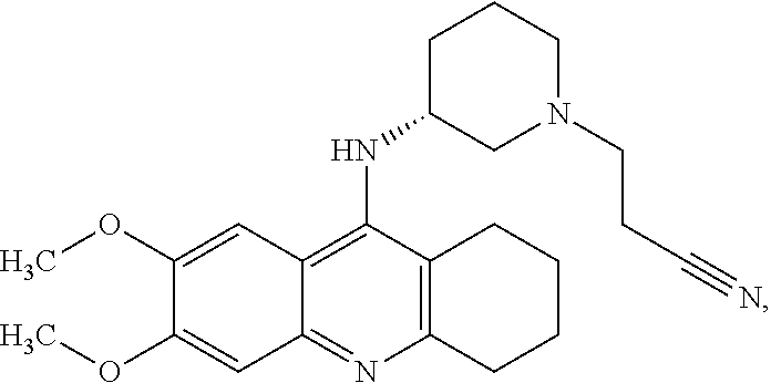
C12=C(N=C3C(=C1NC1CN(CCC#N)CCC1)C=C(OC)C(OC)=C3)CCCC2
